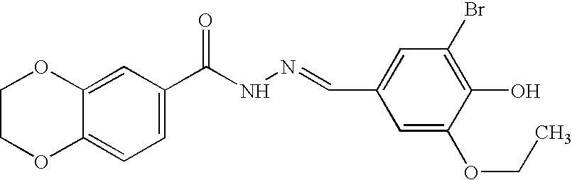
C1=C2C(=CC=C1C(NN=CC1=CC(Br)=C(O)C(OCC)=C1)=O)OCCO2
